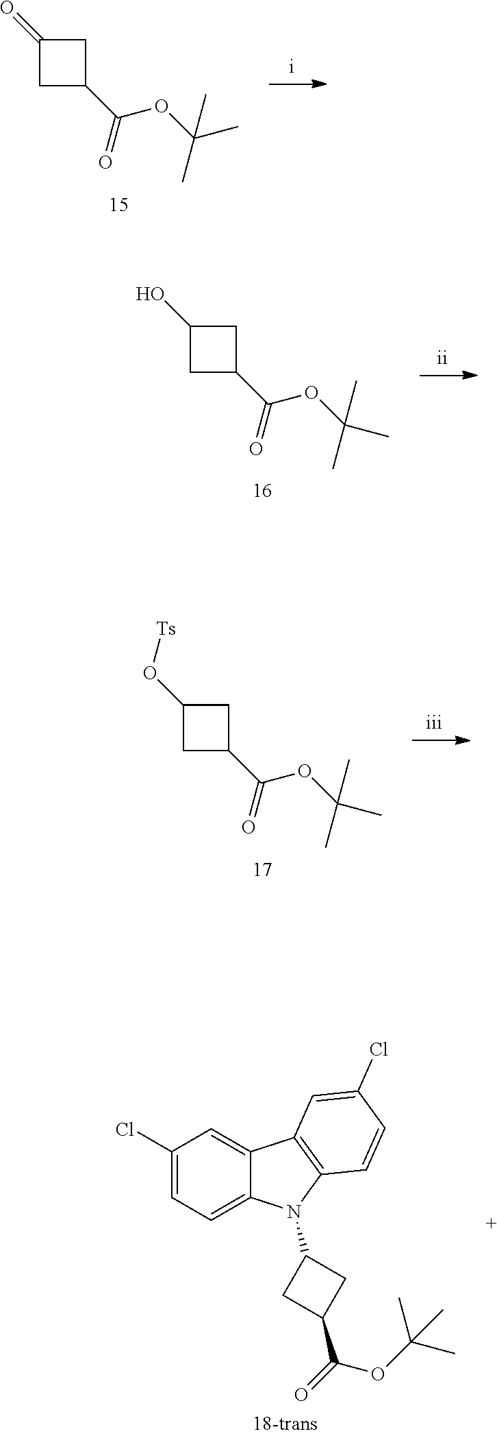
C1(=O)CC(C(=O)OC(C)(C)C)C1.C1(O)CC(C(=O)OC(C)(C)C)C1.C1(O[Ts])CC(C(=O)OC(C)(C)C)C1.C1(Cl)=CC=C2C(=C1)C1=C(N2C2CC(C(=O)OC(C)(C)C)C2)C=CC(Cl)=C1
